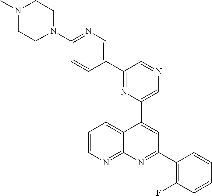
N1=C(C2=CN=C(N3CCN(C)CC3)C=C2)C=NC=C1C1=CC(C2=C(F)C=CC=C2)=NC2=NC=CC=C12
